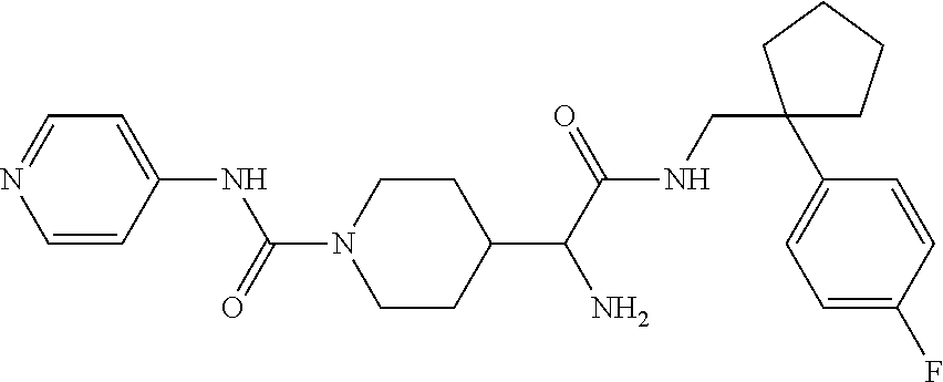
C1=CC(NC(N2CCC(C(C(NCC3(C4=CC=C(F)C=C4)CCCC3)=O)N)CC2)=O)=CC=N1
